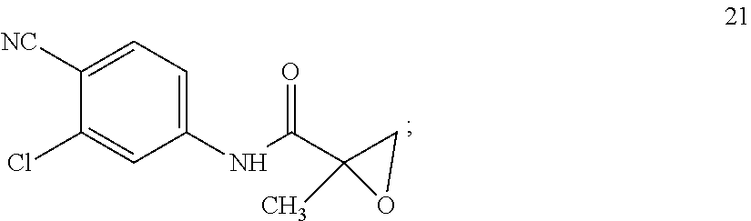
C1(NC(C2(C)CO2)=O)=CC=C([NC])C(Cl)=C1
